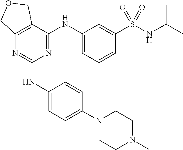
N1(C2=CC=C(NC3=NC4=C(C(NC5=CC=CC(S(NC(C)C)(=O)=O)=C5)=N3)COC4)C=C2)CCN(C)CC1
